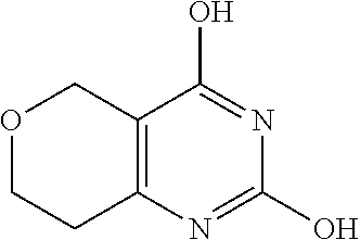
C12=C(N=C(O)N=C1O)CCOC2
